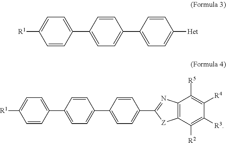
C12=C(C([R2])=C([R3])C([R4])=C1[R5])[Z]C(C1=CC=C(C3=CC=C(C4=CC=C([R1])C=C4)C=C3)C=C1)=N2.[Het]C1=CC=C(C2=CC=C(C3=CC=C([R1])C=C3)C=C2)C=C1
